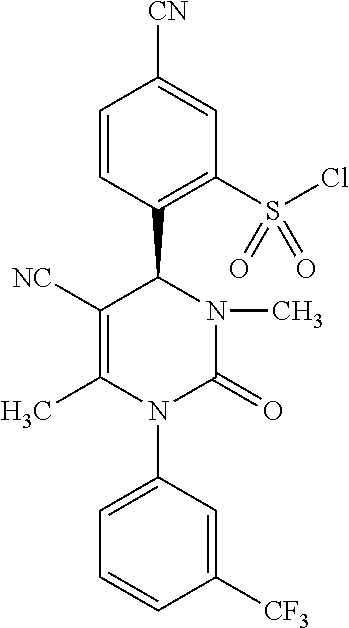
C1([NC])=C(C)N(C2=CC=CC([CF3])=C2)C(=O)N(C)C1C1=C(S(Cl)(=O)=O)C=C([CN])C=C1
